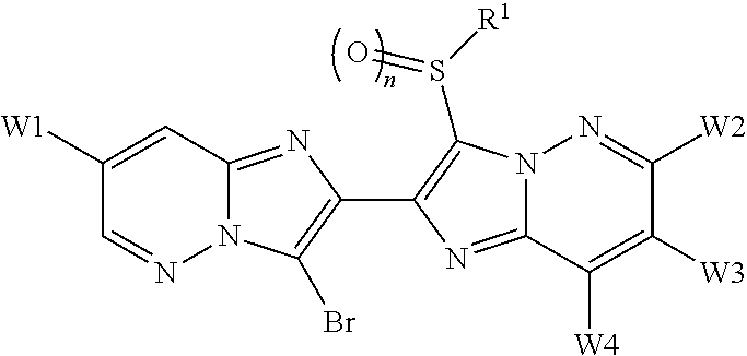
C1([W1])=CC2=NC(C3=C(S([R1])=O)N4C(=N3)C([W4])=C([W3])C([W2])=N4)=C(Br)N2N=C1
